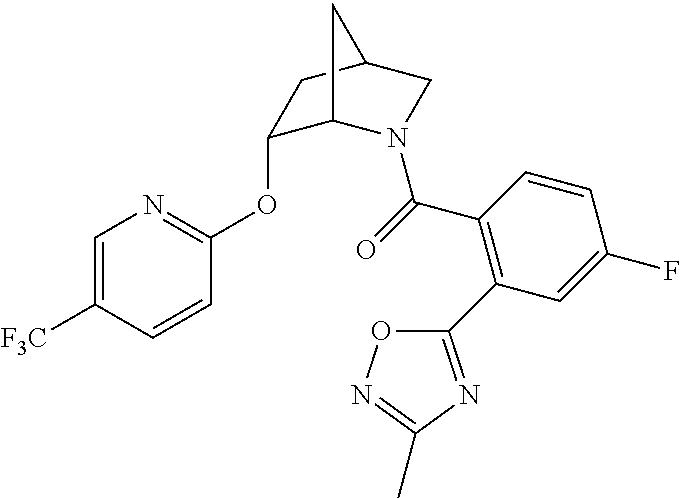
C1=C([F3C])C=CC(OC2C3N(C(=O)C4=C(C5=NC(C)=NO5)C=C(F)C=C4)CC(C2)C3)=N1
